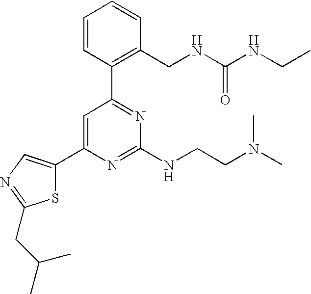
C1=C(C2=CN=C(CC(C)C)S2)N=C(NCCN(C)C)N=C1C1=C(CNC(NCC)=O)C=CC=C1
